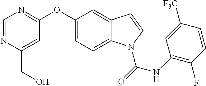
C(C1=CC(OC2=CC=C3C(=C2)C=CN3C(NC2=C(F)C=CC([F3C])=C2)=O)=NC=N1)O
